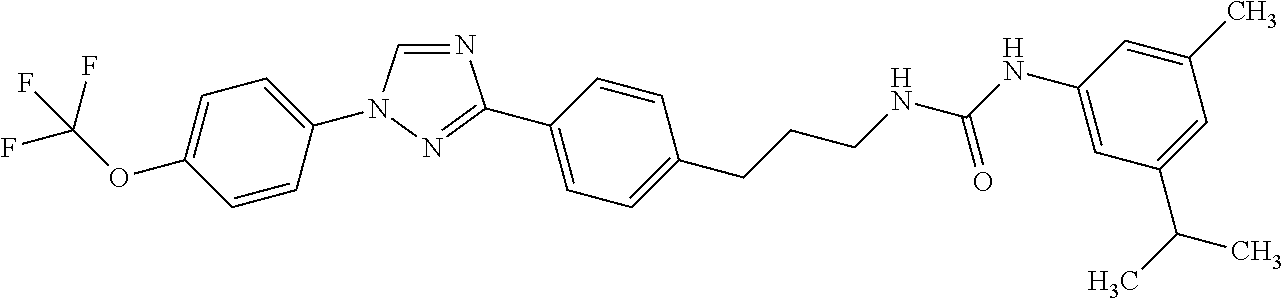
C1=C(OC(F)(F)F)C=CC(N2C=NC(C3=CC=C(CCCNC(NC4=CC(C(C)C)=CC(C)=C4)=O)C=C3)=N2)=C1
